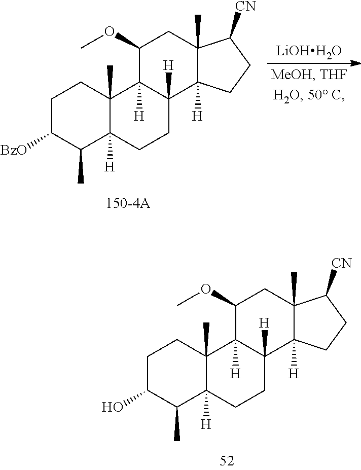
C1C(O)C(C)C2([H])C(C)(C1)C1([H])C([H])(CC2)C2([H])C(C)(CC1OC)C([CN])CC2.C1C([BzO])C(C)C2([H])C(C)(C1)C1([H])C([H])(CC2)C2([H])C(C)(CC1OC)C([CN])CC2.[LiOHH2O]
